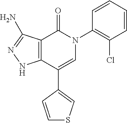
C12=C(C(C3=CSC=C3)=CN(C3=C(Cl)C=CC=C3)C1=O)NN=C2N
